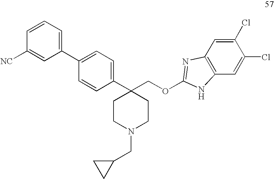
C1(C2=CC=C(C3(COC4=NC5=C(C=C(Cl)C(Cl)=C5)N4)CCN(CC4CC4)CC3)C=C2)=CC=CC([NC])=C1
